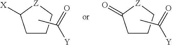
C1CC[Z]C1[X].CC([Y])=O.C1CC[Z]C1=O.CC([Y])=O
